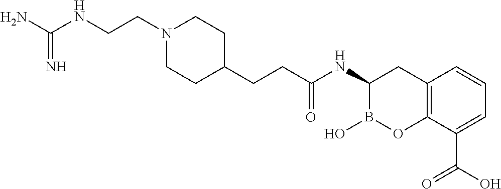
C(CC(NC1B(O)OC2=C(C1)C=CC=C2C(O)=O)=O)C1CCN(CCNC(N)=N)CC1
